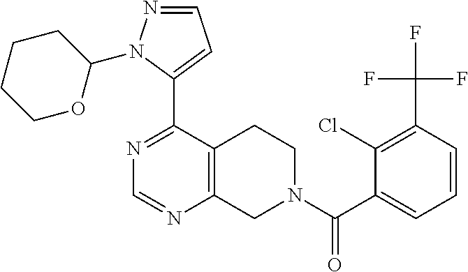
N1=C(C2=CC=NN2C2CCCCO2)C2=C(N=C1)CN(C(C1=CC=CC(C(F)(F)F)=C1Cl)=O)CC2
